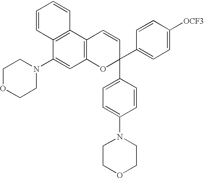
C1CN(C2=CC3=C(C4=C2C=CC=C4)C=CC(C2=CC=C([OCF3])C=C2)(C2=CC=C(N4CCOCC4)C=C2)O3)CCO1
